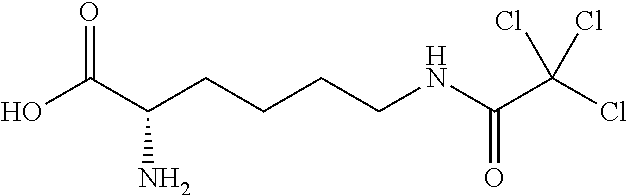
C(CCNC(=O)C(Cl)(Cl)Cl)CC(C(O)=O)N
